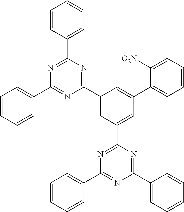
C1=CC(C2=NC(C3=CC=CC=C3)=NC(C3=CC(C4=NC(C5=CC=CC=C5)=NC(C5=CC=CC=C5)=N4)=CC(C4=CC=CC=C4[O2N])=C3)=N2)=CC=C1
